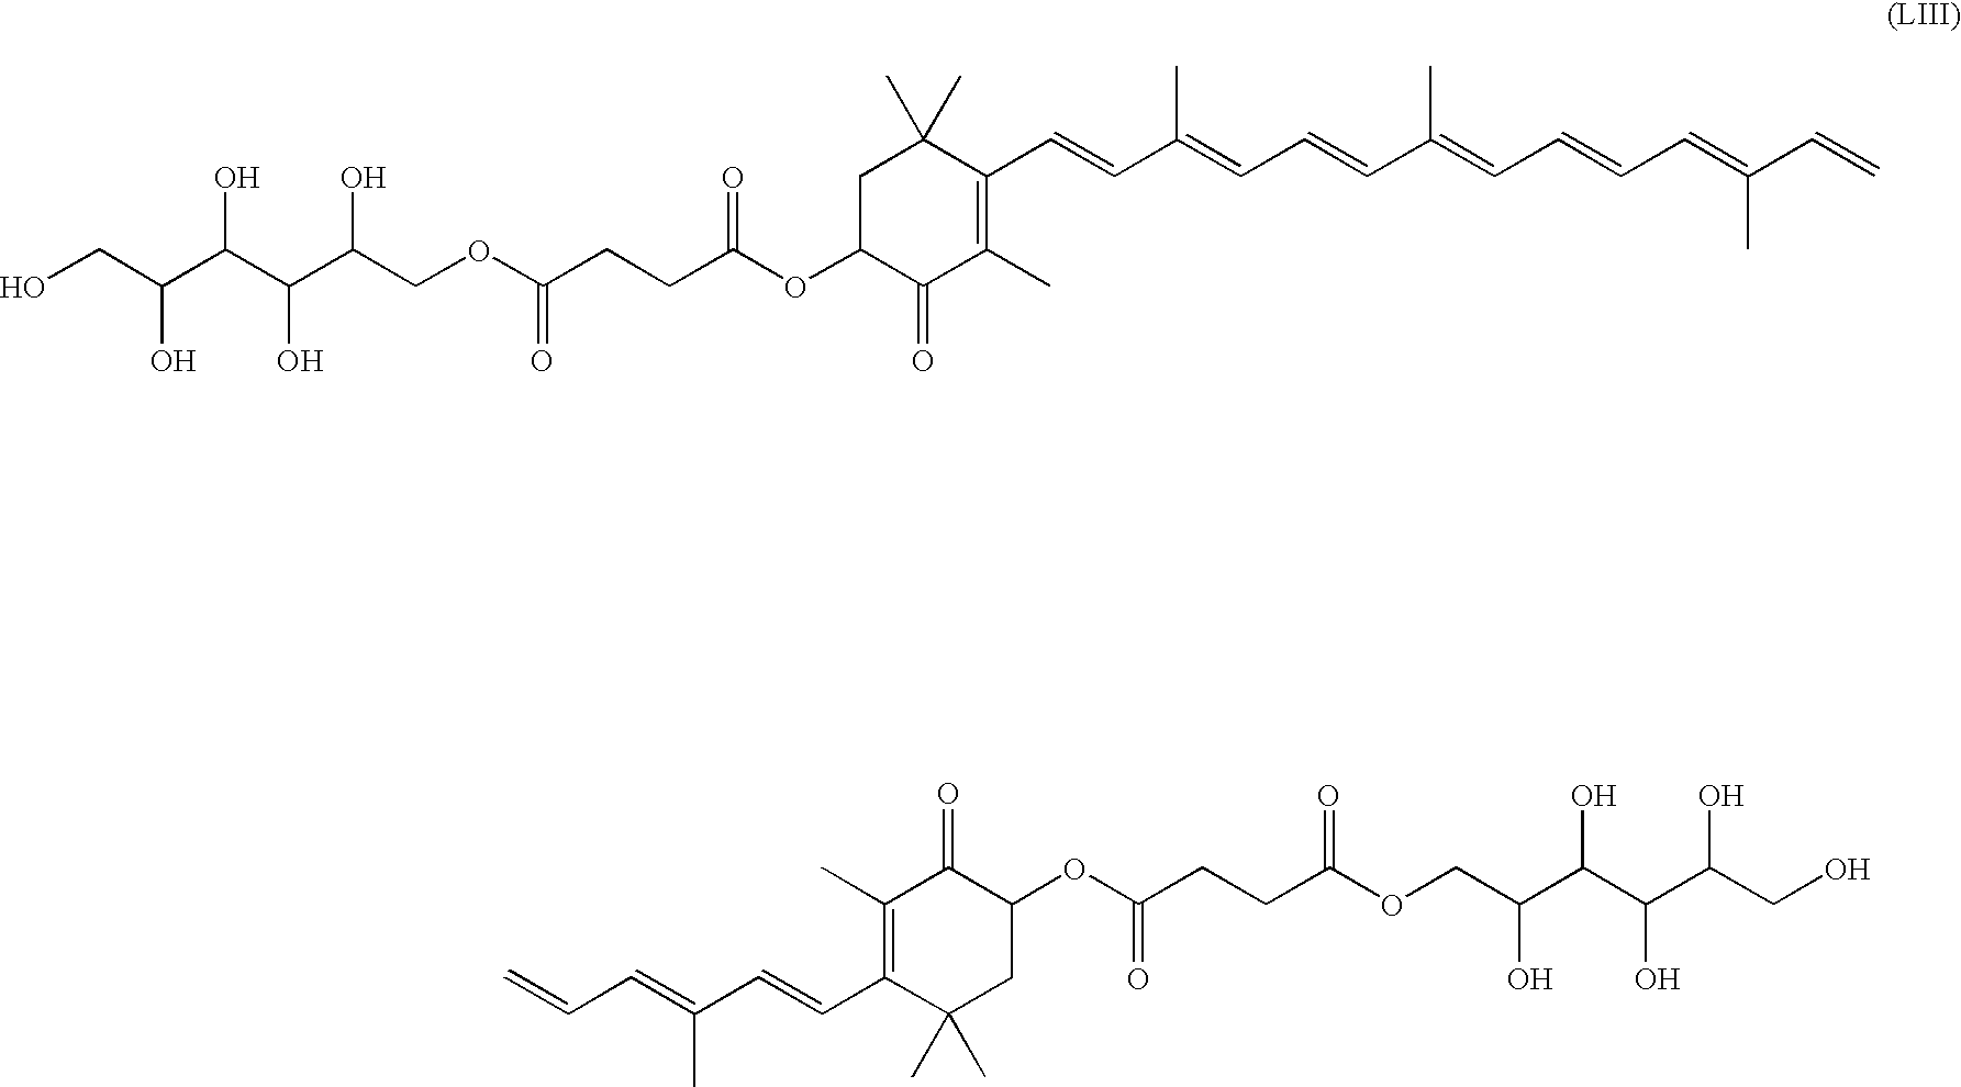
C(=C(C=CC1=C(C)C(=O)C(OC(CCC(OCC(C(C(C(CO)O)O)O)O)=O)=O)CC1(C)C)C)C=C.O(C1C(=O)C(C)=C(C=CC(=CC=CC(=CC=CC=C(C=C)C)C)C)C(C)(C)C1)C(CCC(OCC(C(C(C(CO)O)O)O)O)=O)=O
